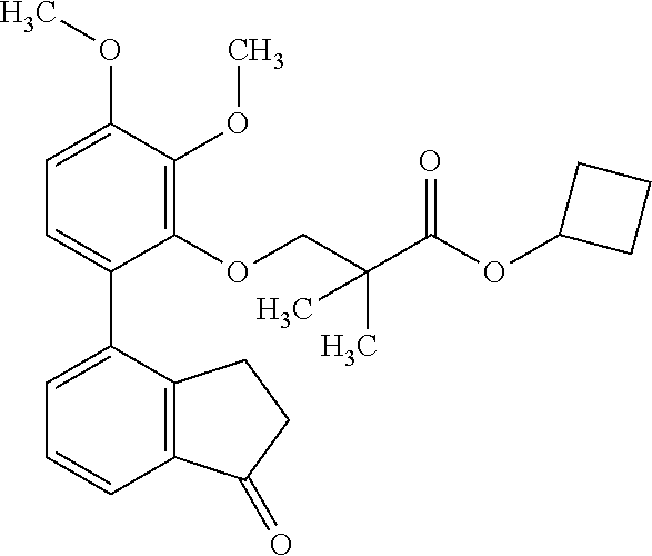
C1=C(OC)C(OC)=C(OCC(C(OC2CCC2)=O)(C)C)C(C2=CC=CC3=C2CCC3=O)=C1
